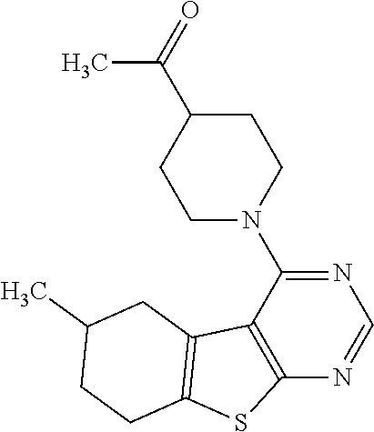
N1=C(N2CCC(C(=O)C)CC2)C2=C(N=C1)SC1=C2CC(C)CC1
